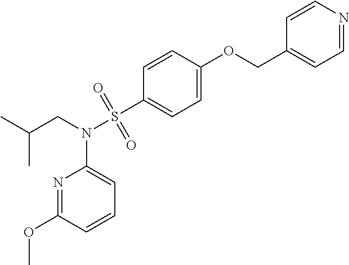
CC(CN(S(C1=CC=C(OCC2=CC=NC=C2)C=C1)(=O)=O)C1=CC=CC(OC)=N1)C
